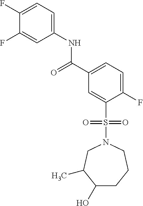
C1(F)=CC=C(NC(C2=CC=C(F)C(S(=O)(=O)N3CC(C)C(O)CCC3)=C2)=O)C=C1F
